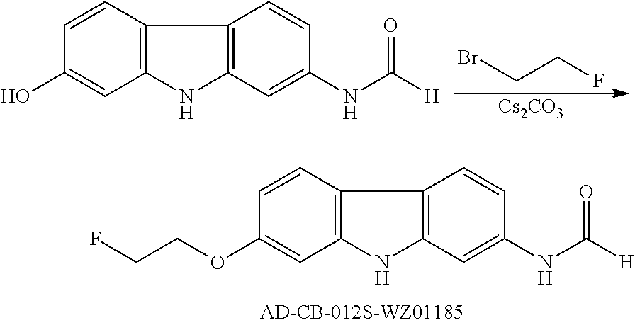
C1=CC2=C(C=C1OCCF)NC1=C2C=CC(NC(=O)[H])=C1.BrCCF.[Cs2CO3].C1=CC2=C(C=C1O)NC1=C2C=CC(NC(=O)[H])=C1
